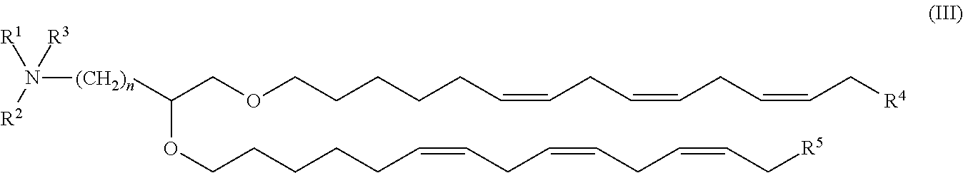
[(CH2)n](C(OCCCCCC=CCC=CCC=CC[R5])COCCCCCC=CCC=CCC=CC[R4])N([R2])([R1])[R3]
